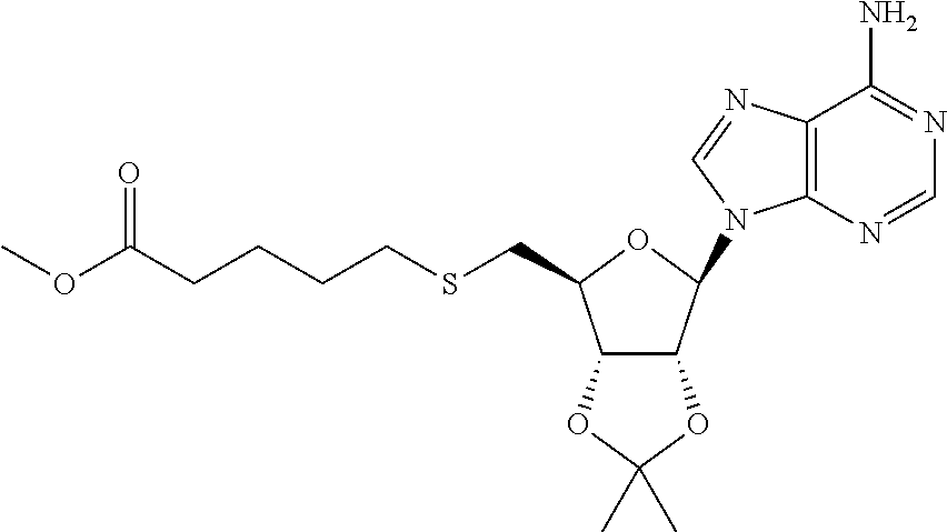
C12=C(N=CN=C1N)N(C1OC(CSCCCCC(OC)=O)C3C1OC(C)(C)O3)C=N2
